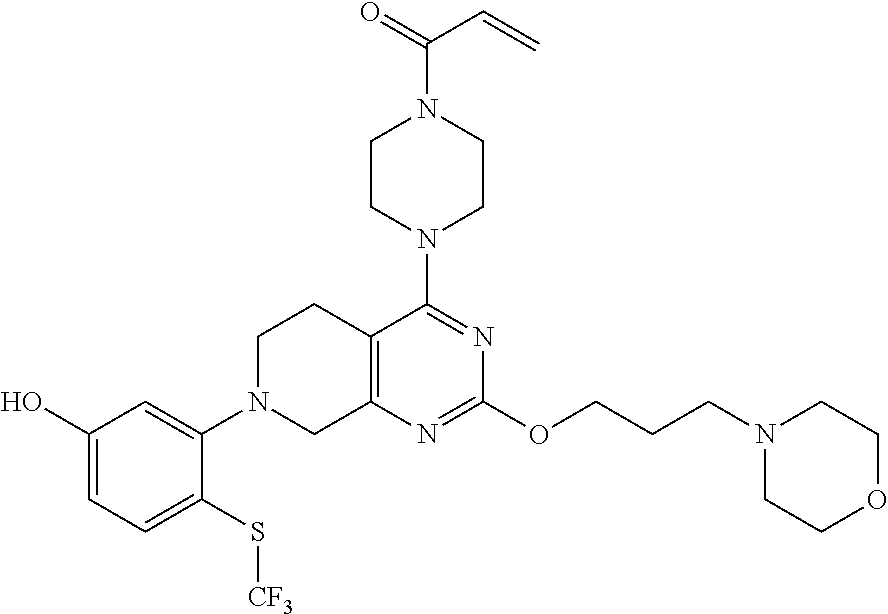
C12=C(N=C(OCCCN3CCOCC3)N=C1N1CCN(C(=O)C=C)CC1)CN(C1=CC(O)=CC=C1S[CF3])CC2
